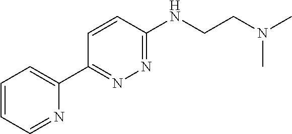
C1=CC=NC(C2=NN=C(NCCN(C)C)C=C2)=C1
